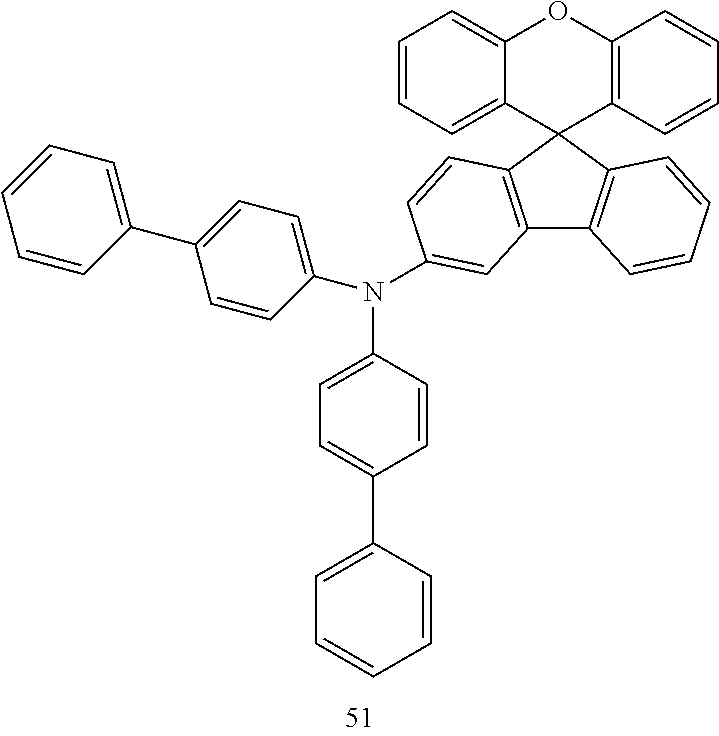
C12=C(C3(C4=C1C=CC=C4)C1=C(OC4=CC=CC=C34)C=CC=C1)C=CC(N(C1=CC=C(C3=CC=CC=C3)C=C1)C1=CC=C(C3=CC=CC=C3)C=C1)=C2
